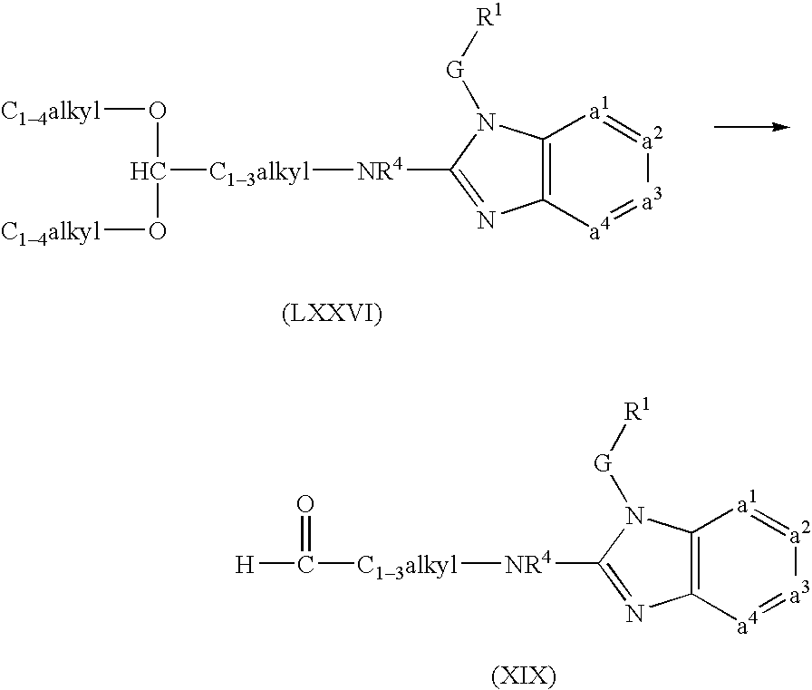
C12=C([a4]=[a3][a2]=[a1]1)N=C([NR4][C13alkyl]C(O[C14alkyl])O[C14alkyl])N2[G][R1].C12=C([a4]=[a3][a2]=[a1]1)N=C([NR4][C13alkyl]C([H])=O)N2[G][R1]
